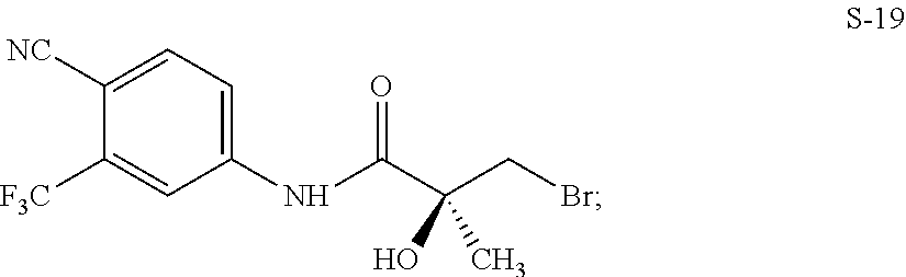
C1(NC(=O)C(CBr)(O)C)=CC=C([NC])C([F3C])=C1
